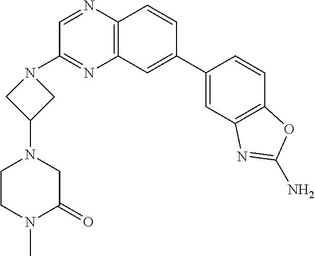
C12=C(C=CC(C3=CC4=C(C=C3)OC(N)=N4)=C1)N=CC(N1CC(N3CCN(C)C(=O)C3)C1)=N2
